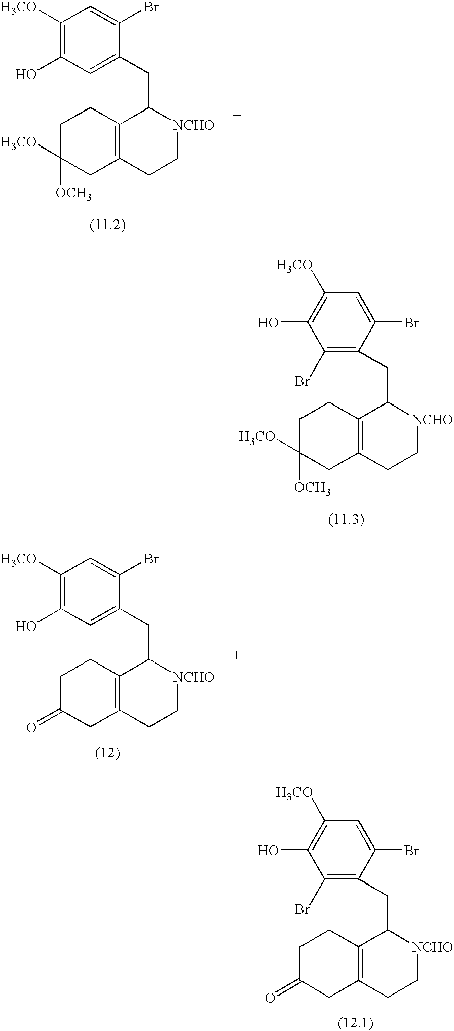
C(C1C2=C(CC[NCHO]1)CC([OCH3])([H3CO])CC2)C1=C(Br)C(O)=C([H3CO])C=C1Br.C(C1C2=C(CC[NCHO]1)CC(=O)CC2)C1=C(Br)C(O)=C([H3CO])C=C1Br.C1([H3CO])=C(O)C=C(CC2C3=C(CC[NCHO]2)CC([OCH3])([H3CO])CC3)C(Br)=C1.C1([H3CO])=C(O)C=C(CC2C3=C(CC[NCHO]2)CC(=O)CC3)C(Br)=C1
